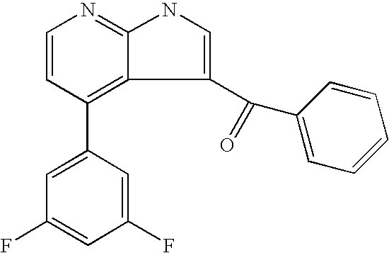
C1=CN=C2C(=C1C1=CC(F)=CC(F)=C1)C(C(C1=CC=CC=C1)=O)=CN2
